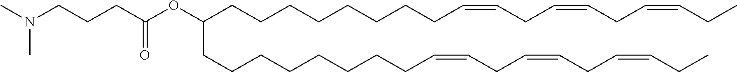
CN(CCCC(OC(CCCCCCCCC=CCC=CCC=CCC)CCCCCCCCC=CCC=CCC=CCC)=O)C
